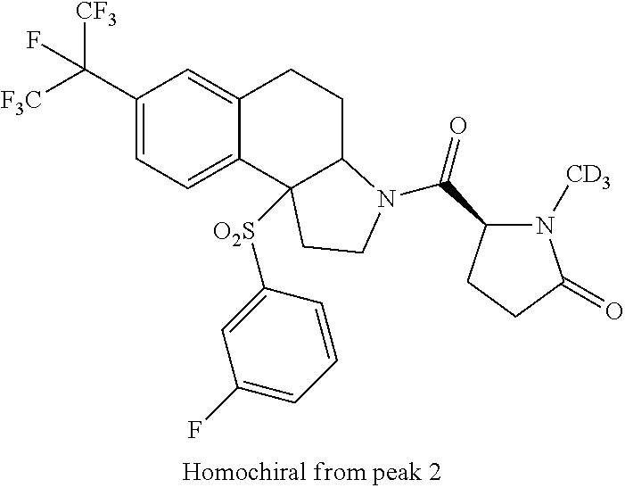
[F3C]C(C1=CC=C2C(=C1)CCC1C2([O2S]C2=CC(F)=CC=C2)CCN1C(C1N([CD3])C(=O)CC1)=O)([CF3])F
